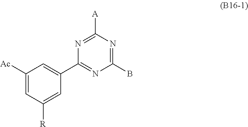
N1=C([A])N=C(B)N=C1C1=CC([Ac])=CC([R])=C1
